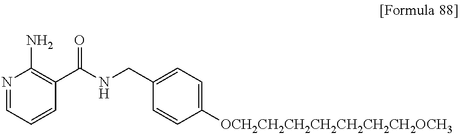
N1=CC=CC(C(NCC2=CC=C([OCH2CH2CH2CH2CH2CH2CH2OCH3])C=C2)=O)=C1N
